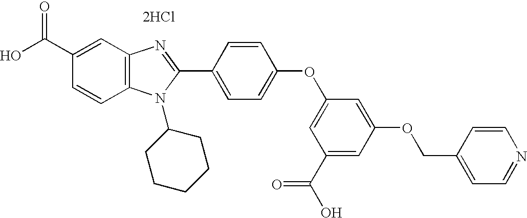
OC(C1=CC2=C(C=C1)N(C1CCCCC1)C(C1=CC=C(OC3=CC(C(O)=O)=CC(OCC4=CC=NC=C4)=C3)C=C1)=N2)=O.[2HCl]
